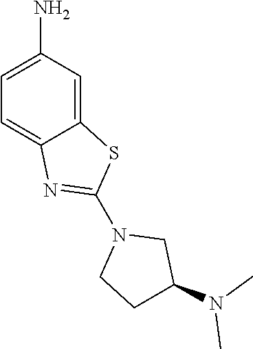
C12=CC(N)=CC=C1N=C(N1CCC(N(C)C)C1)S2
